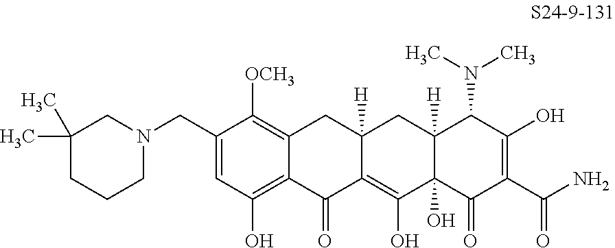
C1(CN2CC(C)(C)CCC2)=CC(O)=C2C(=C1[OCH3])CC1([H])C(=C(O)C3(O)C([H])(C1)C(N(C)C)C(O)=C(C(N)=O)C3=O)C2=O
